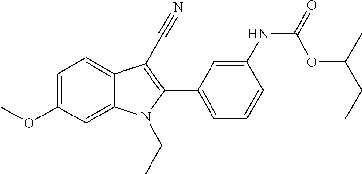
C1=C(OC)C=C2C(=C1)C(C#N)=C(C1=CC=CC(NC(OC(CC)C)=O)=C1)N2CC
